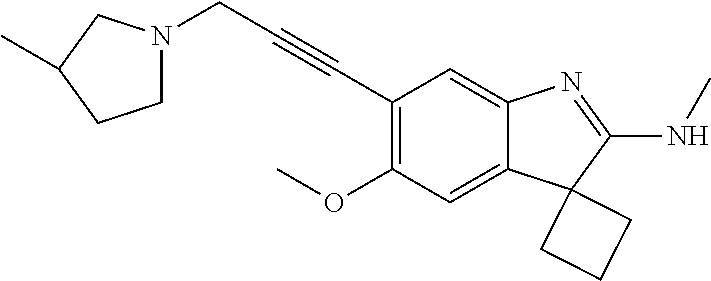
C(C1=C(OC)C=C2C(=C1)N=C(NC)C21CCC1)#CCN1CCC(C)C1
